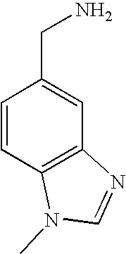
C1=CC2=C(C=C1CN)N=CN2C
